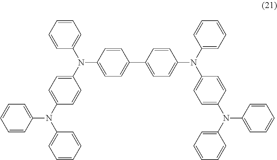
C1=CC=CC(N(C2=CC=C(N(C3=CC=CC=C3)C3=CC=CC=C3)C=C2)C2=CC=C(C3=CC=C(N(C4=CC=CC=C4)C4=CC=C(N(C5=CC=CC=C5)C5=CC=CC=C5)C=C4)C=C3)C=C2)=C1
